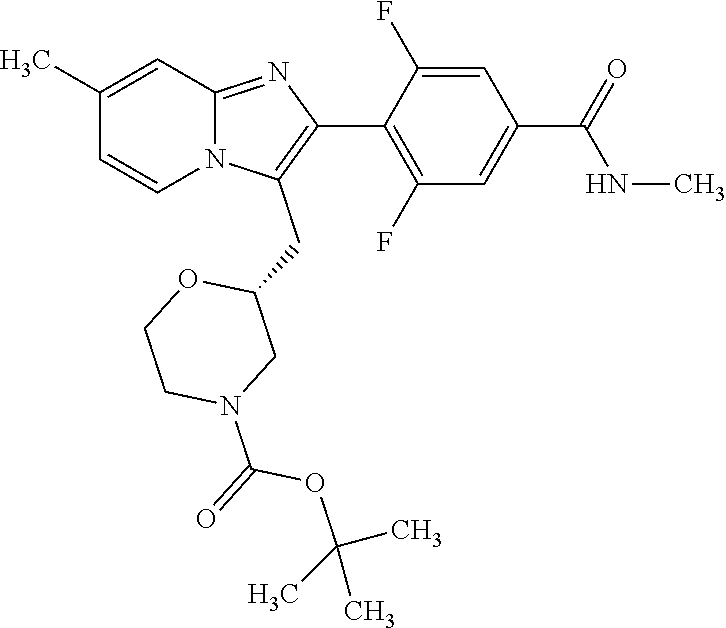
C1(C)=CC2=NC(C3=C(F)C=C(C(=O)NC)C=C3F)=C(CC3OCCN(C(OC(C)(C)C)=O)C3)N2C=C1
